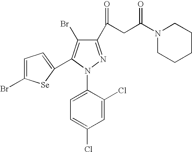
C1=C(Cl)C(N2N=C(C(CC(N3CCCCC3)=O)=O)C(Br)=C2C2=CC=C(Br)[Se]2)=CC=C1Cl
